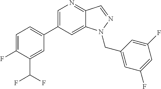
C1=C(C2=CC=C(F)C(C(F)F)=C2)C=C2C(=N1)C=NN2CC1=CC(F)=CC(F)=C1
